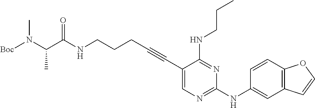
[Boc]N(C(C(NCCCC#CC1=CN=C(NC2=CC3=C(C=C2)OC=C3)N=C1NCCC)=O)C)C
